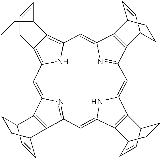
C12=C(C3=NC1=CC1=C4C(=C(N1)C=C1C5=C(C(=N1)C=C1C6=C(C(=C3)N1)C1C=CC6CC1)C1C=CC5CC1)C1CCC4C=C1)C1C=CC2CC1
